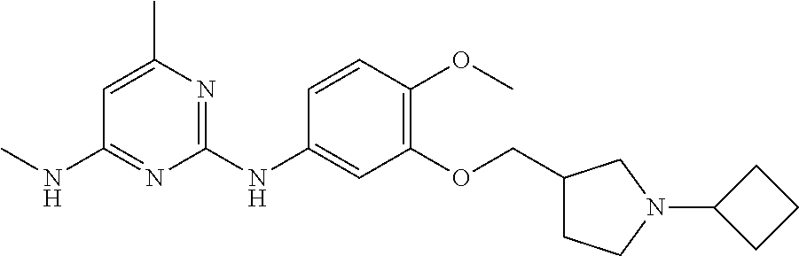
C1=C(C)N=C(NC2=CC(OCC3CCN(C4CCC4)C3)=C(OC)C=C2)N=C1NC
